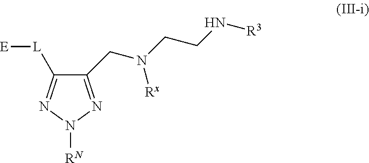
C1([L][E])=NN([RN])N=C1CN(CCN[R3])[Rx]
